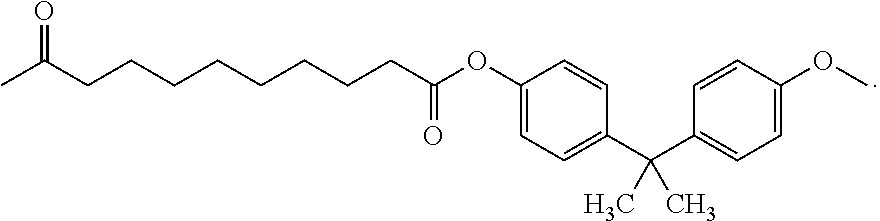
C1=C(OC)C=CC(C(C2=CC=C(OC(=O)CCCCCCCCC(=O)C)C=C2)(C)C)=C1
